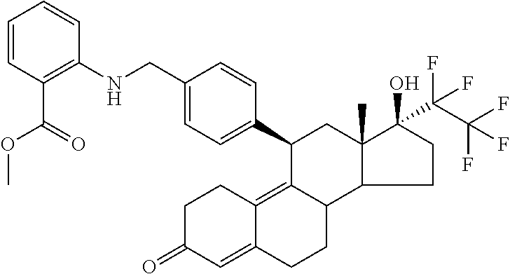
C1C(=O)C=C2C(=C3C(CC2)C2C(C)(CC3C3=CC=C(CNC4=C(C(OC)=O)C=CC=C4)C=C3)C(O)(C(C(F)(F)F)(F)F)CC2)C1
